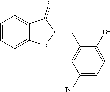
C1=CC=C2C(=C1)C(=O)C(=CC1=CC(Br)=CC=C1Br)O2
